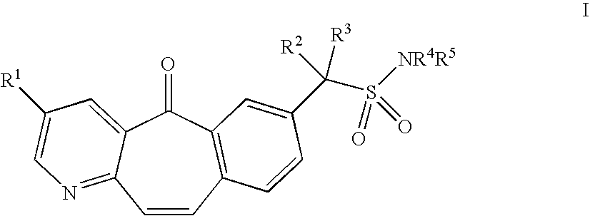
C1=CC2=C(C(=O)C3=CC([R1])=CN=C13)C=C(C(S([NR4R5])(=O)=O)([R2])[R3])C=C2
